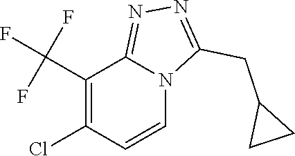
C1(C(F)(F)F)=C(Cl)C=CN2C1=NN=C2CC1CC1
